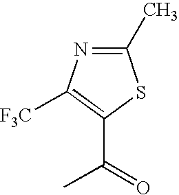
C(C1=C([F3C])N=C(C)S1)(=O)C
